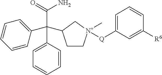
C1=CC(C(C(=O)N)(C2=CC=CC=C2)C2CC[N+](C)([Q]C3=CC=CC([R6])=C3)C2)=CC=C1
